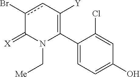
C1(C2=C([Y])cc(Br)C(=[X])N2C[Me])=CC=C(O)C=C1Cl
